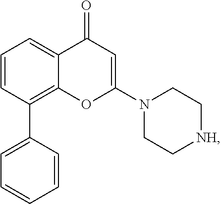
C1=CC(C2=CC=CC=C2)=C2C(=C1)C(=O)C=C(N1CC[NH]CC1)O2
